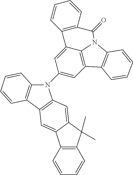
C1(N2C3=C(C4=C2C=C2C(=C4)C4=C(C2(C)C)C=CC=C4)C=CC=C3)=CC2=C3C(=C1)C1=C(C=CC=C1)C(=O)N3C1=C2C=CC=C1
